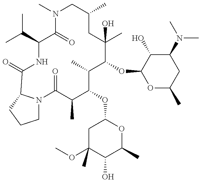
N1C(C(C)C)C(=O)N(C)CC(C)CC(C)(O)C(OC2OC(C)CC(N(C)C)C2O)C(C)C(OC2CC(OC)(C)C(O)C(C)O2)C(C)C(=O)N2CCCC2C1=O
